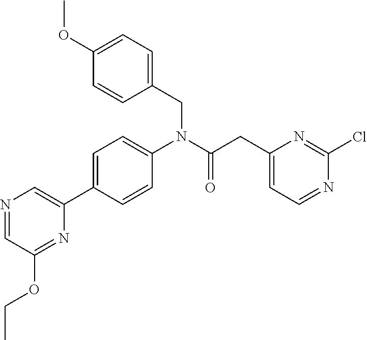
CCOC1=NC(C2=CC=C(N(CC3=CC=C(OC)C=C3)C(CC3=CC=NC(Cl)=N3)=O)C=C2)=CN=C1
